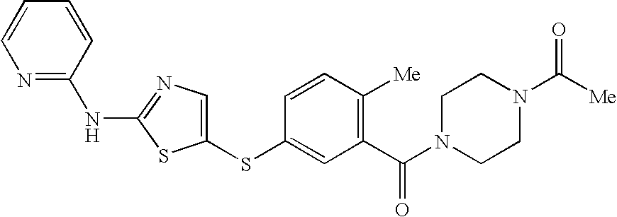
C1(SC2=CC(C(N3CCN(C([Me])=O)CC3)=O)=C([Me])C=C2)=CN=C(NC2=NC=CC=C2)S1
